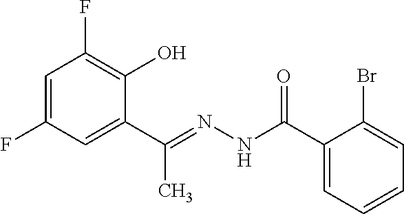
C1=C(F)C=C(C(=NNC(C2=CC=CC=C2Br)=O)C)C(O)=C1F
